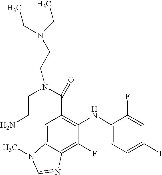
C(C1=C(NC2=CC=C(I)C=C2F)C(F)=C2C(=C1)N(C)C=N2)(N(CCN)CCN(CC)CC)=O
